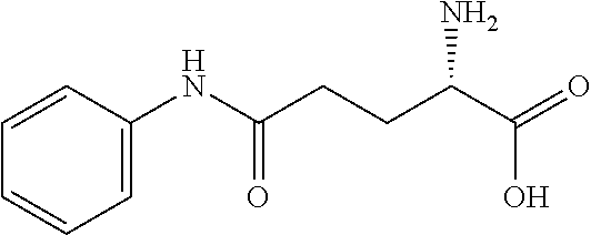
C1=CC(NC(CCC(C(O)=O)N)=O)=CC=C1
